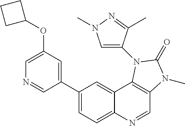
C1(C2=CC(OC3CCC3)=CN=C2)=CC=C2C(=C1)C1=C(C=N2)N(C)C(=O)N1C1=CN(C)N=C1C
